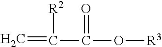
C=C(C(O[R3])=O)[R2]
